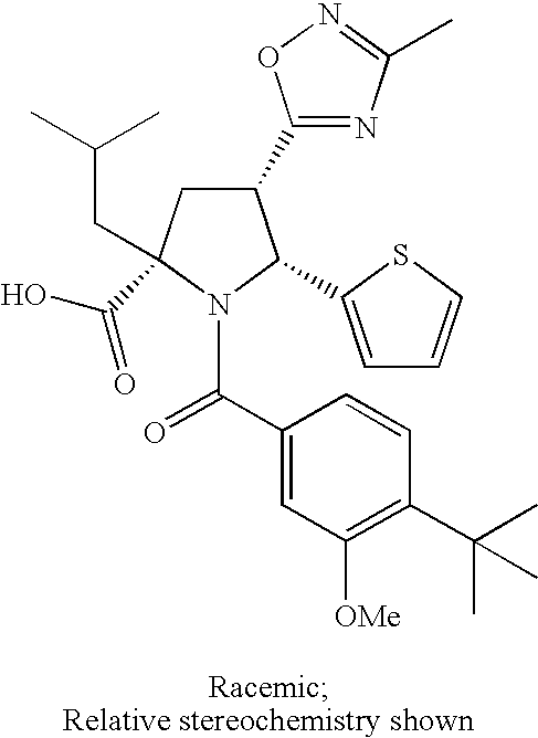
C1(C2=NC(C)=NO2)CC(C(O)=O)(CC(C)C)N(C(C2=CC([OMe])=C(C(C)(C)C)C=C2)=O)C1C1=CC=CS1
